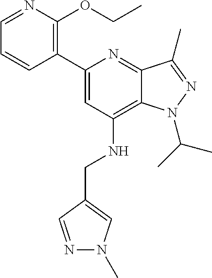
C1=NC(OCC)=C(C2=CC(NCC3=CN(C)N=C3)=C3C(=N2)C(C)=NN3C(C)C)C=C1
